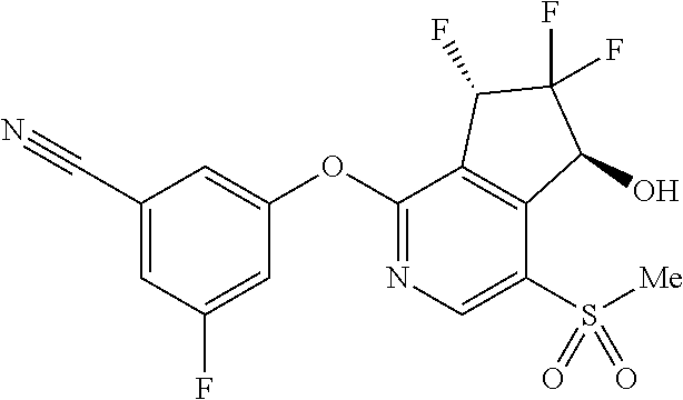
C1(OC2=CC(C#N)=CC(F)=C2)=NC=C(S(=O)(=O)[Me])C2=C1C(F)C(F)(F)C2O
